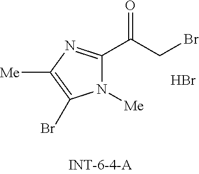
N1([Me])C(C(CBr)=O)=NC([Me])=C1Br.Br
